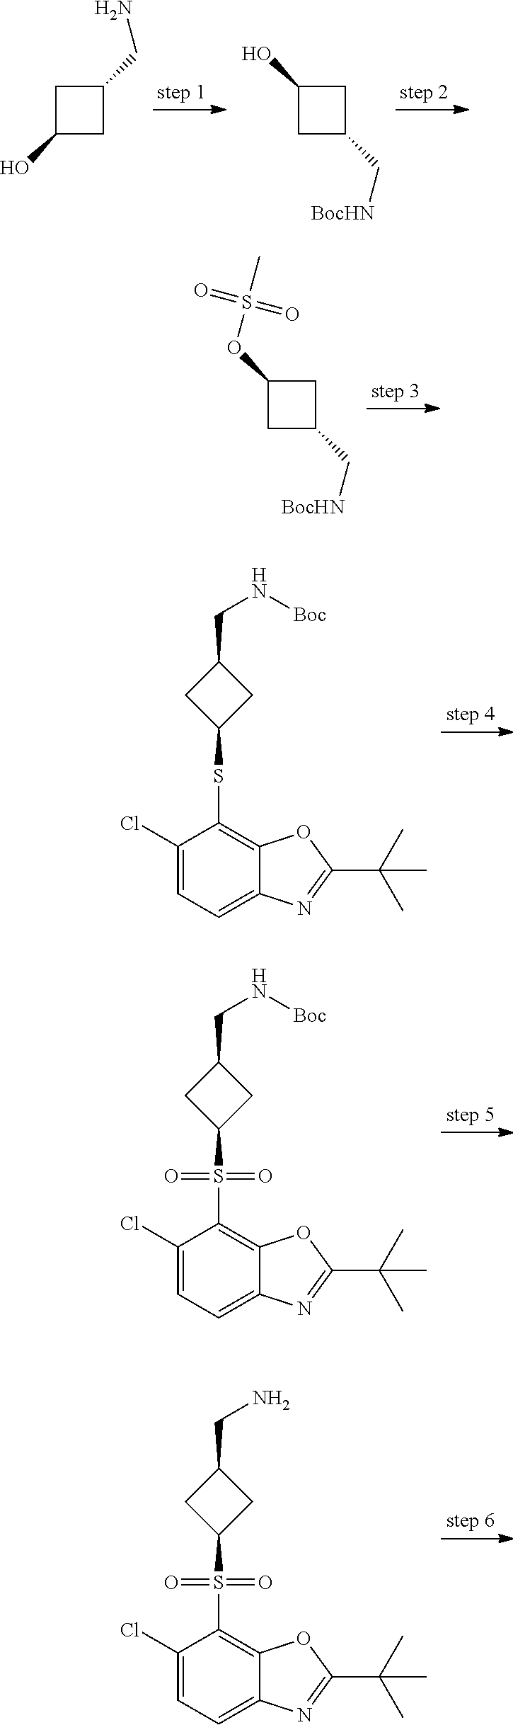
C1(CN[Boc])CC(SC2=C3C(=CC=C2Cl)N=C(C(C)(C)C)O3)C1.C1(CN[Boc])CC(S(C2=C3C(=CC=C2Cl)N=C(C(C)(C)C)O3)(=O)=O)C1.C1(CN)CC(S(C2=C3C(=CC=C2Cl)N=C(C(C)(C)C)O3)(=O)=O)C1.C1C(O)CC1CN.C1(O)CC(C[BocHN])C1.C1(OS(C)(=O)=O)CC(C[BocHN])C1
